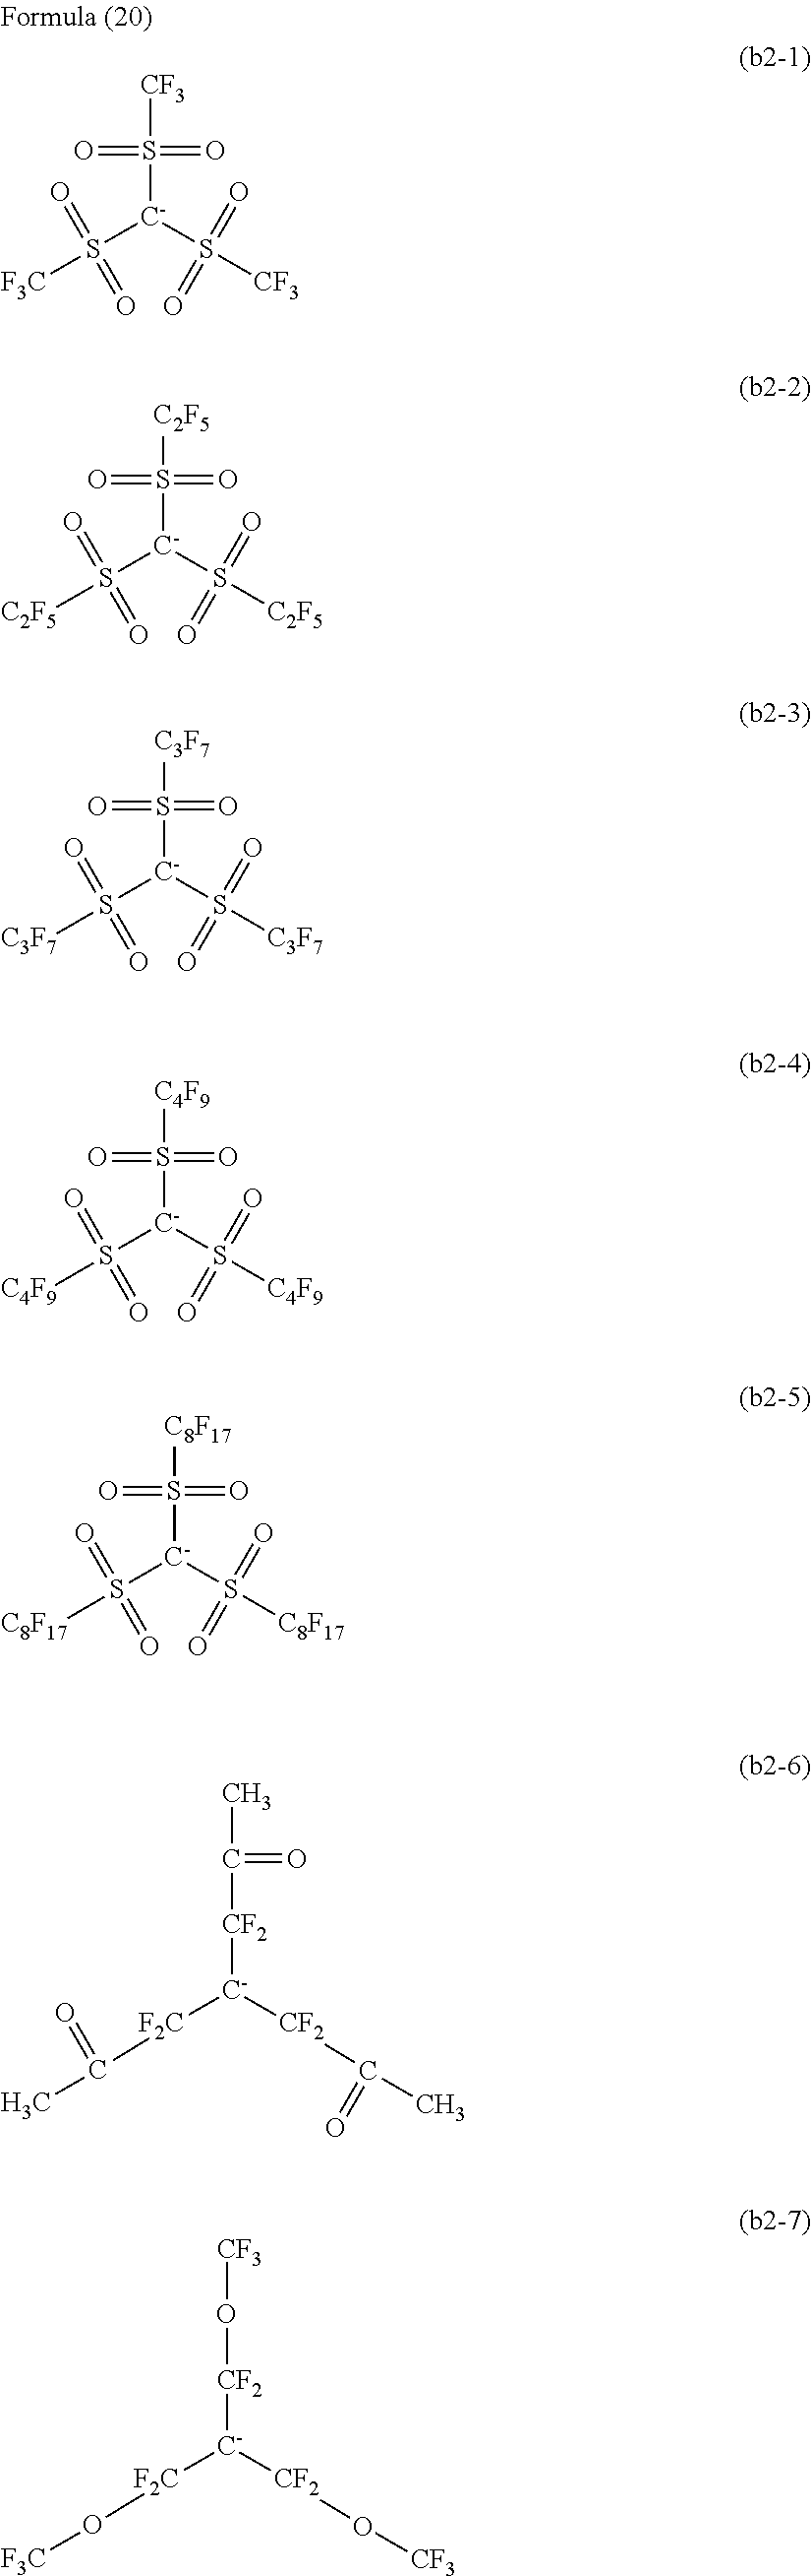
[CF3]S([C-](S([CF3])(=O)=O)S([F3C])(=O)=O)(=O)=O.[C2F5]S([C-](S([C2F5])(=O)=O)S([C2F5])(=O)=O)(=O)=O.[C3F7]S([C-](S([C3F7])(=O)=O)S([C3F7])(=O)=O)(=O)=O.[C4F9]S([C-](S([C4F9])(=O)=O)S([C4F9])(=O)=O)(=O)=O.[C8F17]S([C-](S([C8F17])(=O)=O)S([C8F17])(=O)=O)(=O)=O.CC([CF2][C-]([F2C]C(C)=O)[CF2]C(C)=O)=O.[CF3]O[CF2][C-]([F2C]O[F3C])[CF2]O[CF3]
